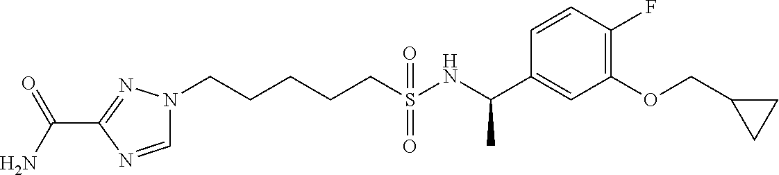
N1(CCCCCS(NC(C2=CC(OCC3CC3)=C(F)C=C2)C)(=O)=O)C=NC(C(N)=O)=N1
